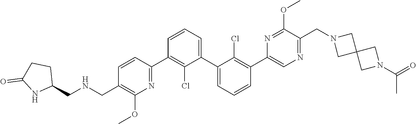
C1(C2=NC(OC)=C(C[HN]CC3CCC(=O)N3)C=C2)=C(Cl)C(C2=CC=CC(C3=CN=C(CN4CC5(C4)CN(C(=O)C)C5)C(OC)=N3)=C2Cl)=CC=C1
